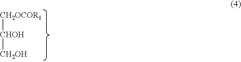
[CH2OCOR1][CHOH][CH2OH]
